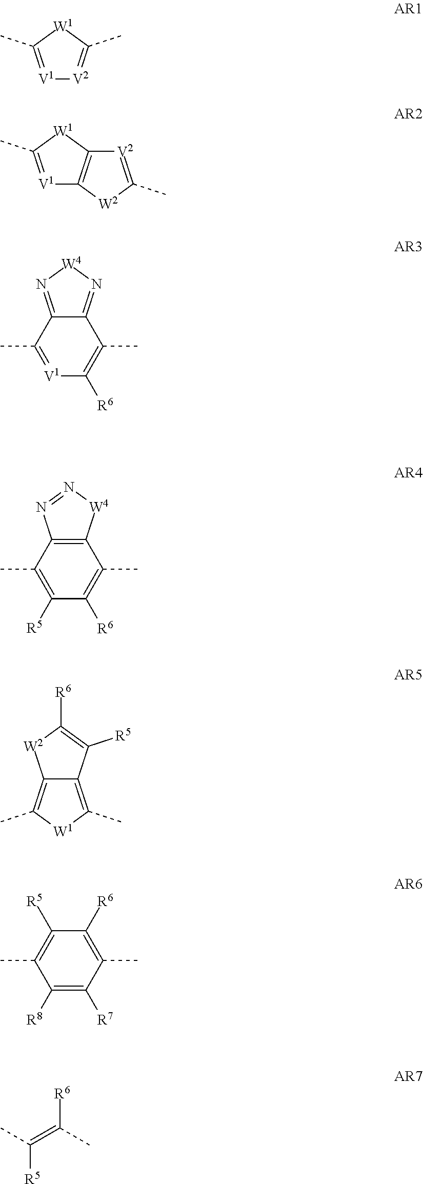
[V1]1=C(C)[W1]C(C)=[V2]1.[V1]1=C(C)[W1]C2=C1[W2]C(C)=[V2]2.[V1]1=C(C)C2=N[W4]N=C2C(C)=C1[R6].C1([R5])=C(C)C2=C(C(C)=C1[R6])[W4]N=N2.C12=C(C)[W1]C(C)=C1[W2]C([R6])=C2[R5].C1([R5])=C(C)C([R8])=C([R7])C(C)=C1[R6].[R6]C(=C(C)[R5])C
